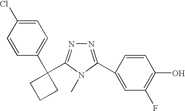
C1=C(Cl)C=CC(C2(C3=NN=C(C4=CC(F)=C(O)C=C4)N3C)CCC2)=C1
